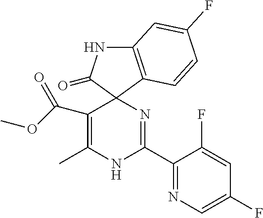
C1(C(OC)=O)=C(C)NC(C2=NC=C(F)C=C2F)=NC12C(=O)NC1=C2C=CC(F)=C1
